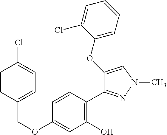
C(OC1=CC(O)=C(C2=NN(C)C=C2OC2=CC=CC=C2Cl)C=C1)C1=CC=C(Cl)C=C1
